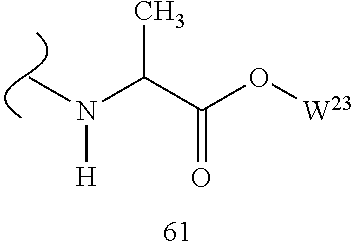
C(C(O[W23])=O)(C)N([H])C
